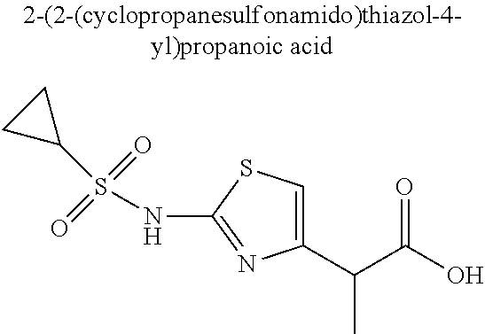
C1(C(C(O)=O)C)=CSC(NS(=O)(=O)C2CC2)=N1
